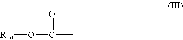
[R10]OC(C)=O
